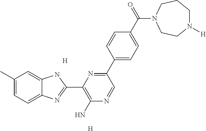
C1(C)=CC=C2C(=C1)NC(C1=C(N)N=CC(C3=CC=C(C(=O)N4CCN([H])CCC4)C=C3)=N1)=N2.[H].[H]
